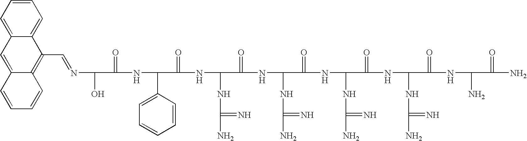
N(C(O)C(=O)NC(C1=CC=CC=C1)C(=O)NC(NC(N)=N)C(=O)NC(NC(N)=N)C(=O)NC(NC(N)=N)C(=O)NC(NC(N)=N)C(=O)NC(N)C(=O)N)=CC1=C2C(=CC3=CC=CC=C13)C=CC=C2
